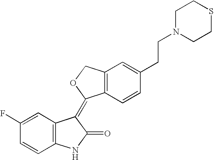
C12=C(C=CC(CCN3CCSCC3)=C1)C(=C1C3=C(NC1=O)C=CC(F)=C3)OC2
